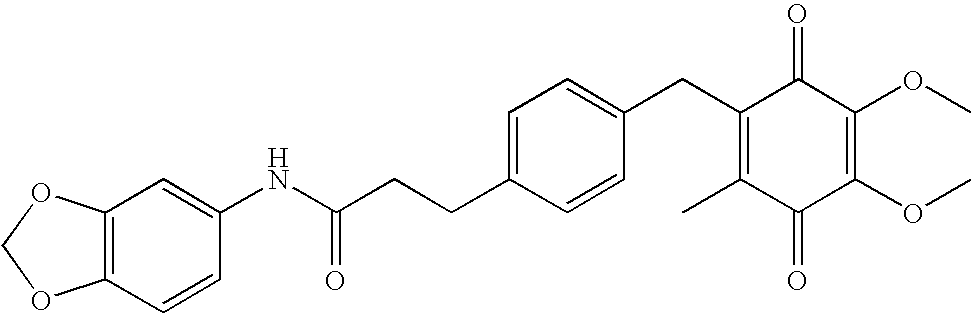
C1(=O)C(C)=C(CC2=CC=C(CCC(NC3=CC4=C(C=C3)OCO4)=O)C=C2)C(=O)C(OC)=C1OC
